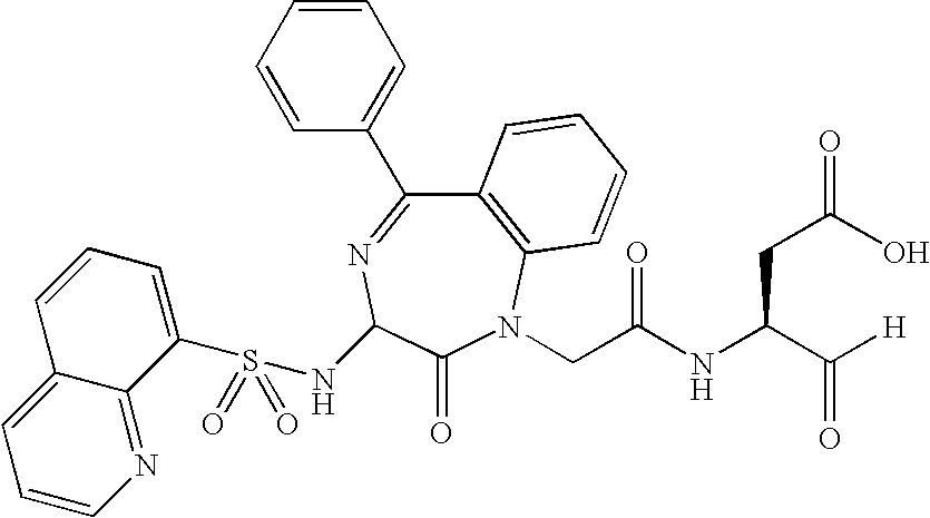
N(C1N=C(C2=CC=CC=C2)C2=C(N(CC(NC(C([H])=O)CC(=O)O)=O)C1=O)C=CC=C2)S(C1=CC=CC2=CC=CN=C12)(=O)=O
